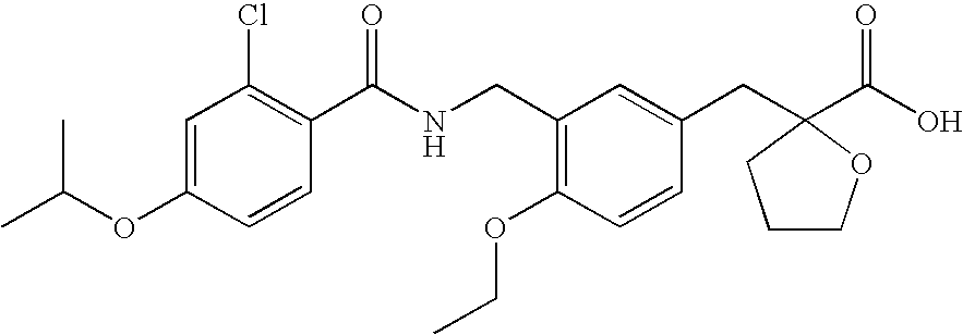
C1=C(OC(C)C)C=CC(C(NCC2=C(OCC)C=CC(CC3(C(O)=O)CCCO3)=C2)=O)=C1Cl
